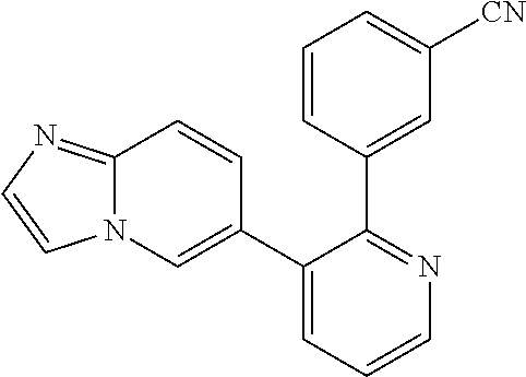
C12=NC=CN1C=C(C1=CC=CN=C1C1=CC([CN])=CC=C1)C=C2
